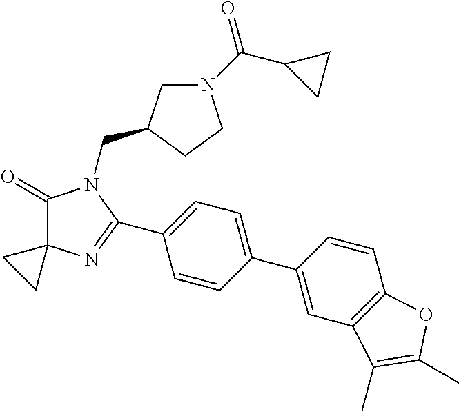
C1(=O)C2(N=C(C3=CC=C(C4=CC5=C(C=C4)OC(C)=C5C)C=C3)N1CC1CN(C(C3CC3)=O)CC1)CC2
